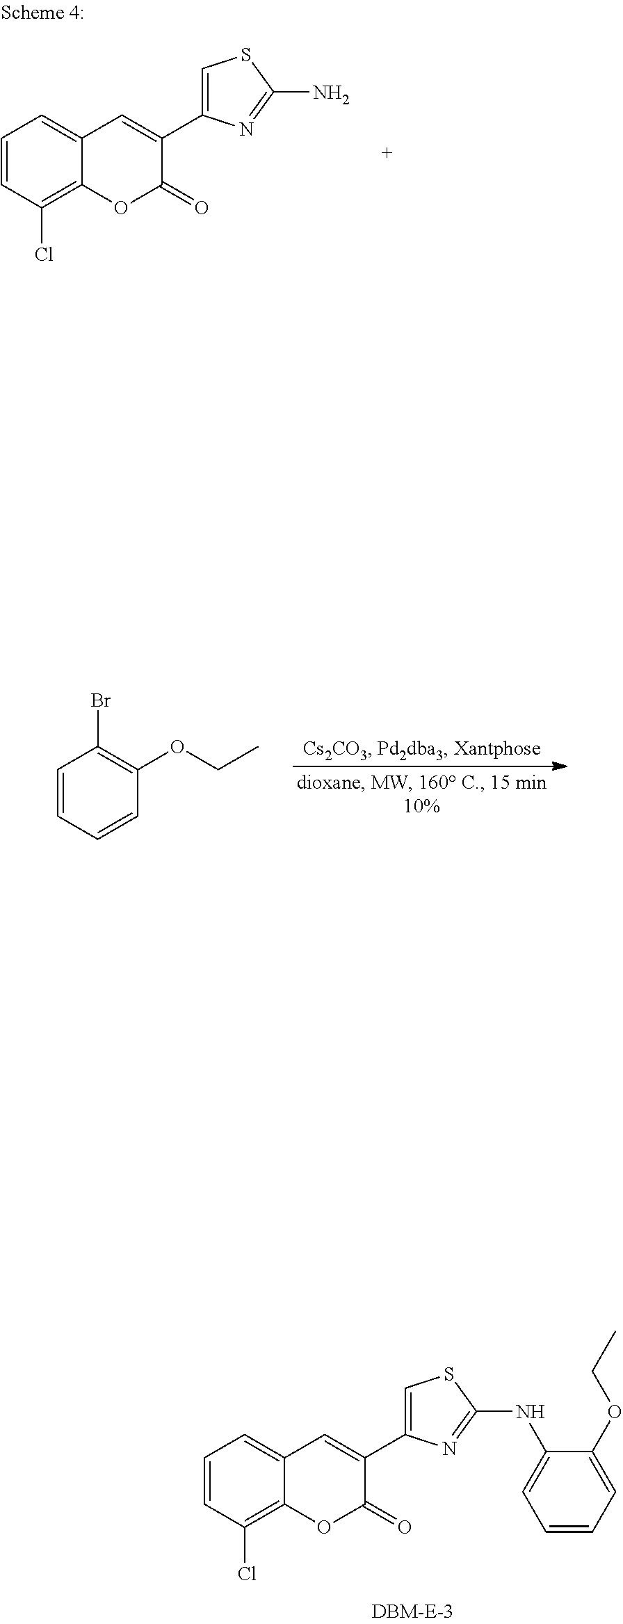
C1=CC(Cl)=C2C(=C1)C=C(C1=CSC(N)=N1)C(=O)O2.C1=CC=CC(OCC)=C1Br.C1=CC(Cl)=C2C(=C1)C=C(C1=CSC(NC3=CC=CC=C3OCC)=N1)C(=O)O2
